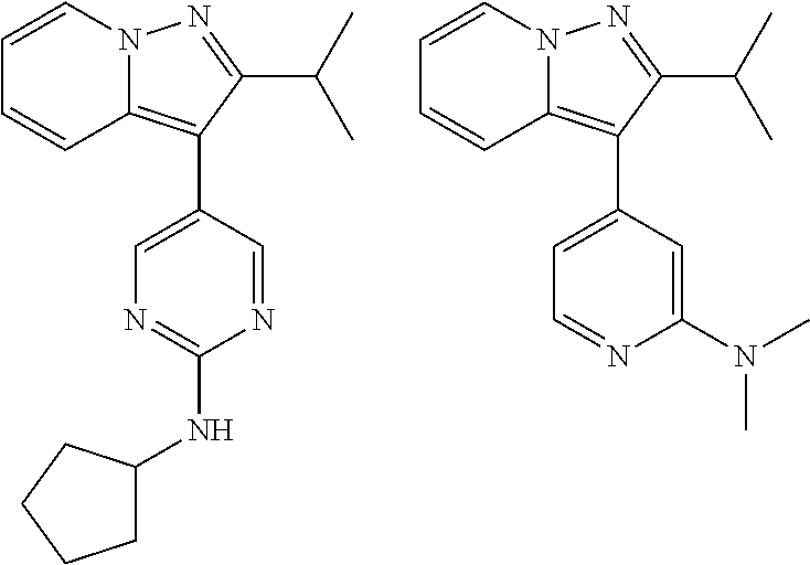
C1=CC=CC2=C(C3=CN=C(NC4CCCC4)N=C3)C(C(C)C)=NN12.C1=CC=CC2=C(C3=CC=NC(N(C)C)=C3)C(C(C)C)=NN12
